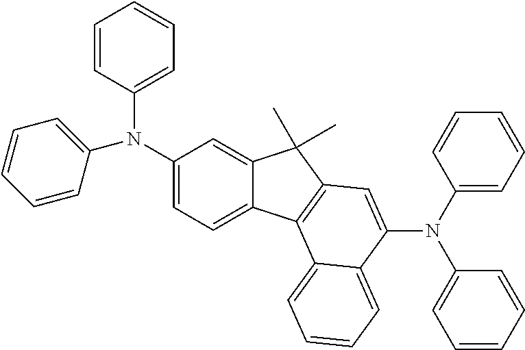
C1(N(C2=CC=CC=C2)C2=CC3=C(C4=CC=C(N(C5=CC=CC=C5)C5=CC=CC=C5)C=C4C3(C)C)C3=CC=CC=C32)=CC=CC=C1
